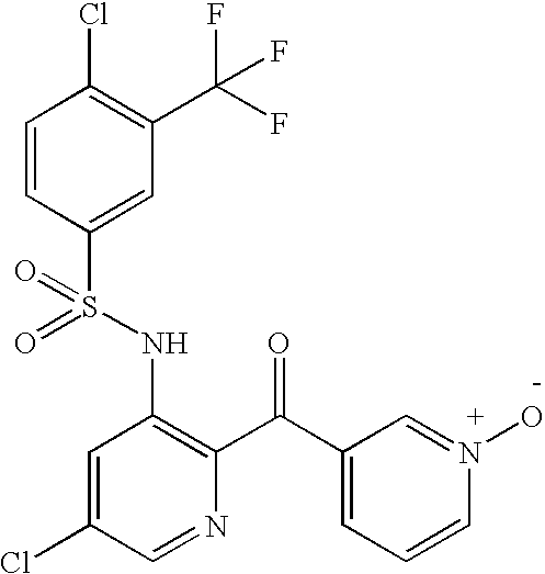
C1=CC(S(NC2=C(C(C3=CC=CN(O)=C3)=O)N=CC(Cl)=C2)(=O)=O)=CC(C(F)(F)F)=C1Cl
